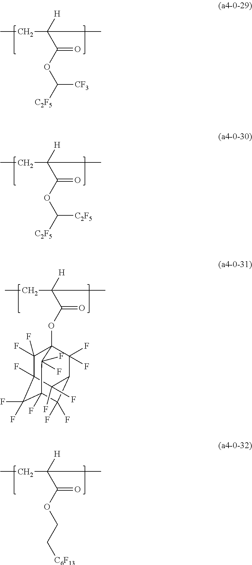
CCC(C(OC([C2F5])[CF3])=O)([H])C.CCC(C(OC([C2F5])[C2F5])=O)([H])C.CCC(C(OC12C(F)(F)C3(F)C(F)(F)C(F)(C(F)(F)C(C1(F)F)C3(F)F)C2(F)F)=O)([H])C.CCC(C(OCC[C6F13])=O)([H])C
